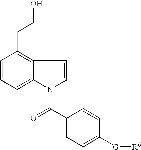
C1=CC=C2C(=C1CCO)C=CN2C(C1=CC=C([G][R6])C=C1)=O
